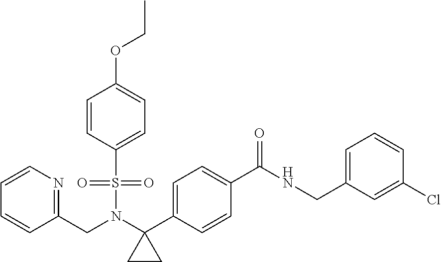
C1=CN=C(CN(C2(C3=CC=C(C(=O)NCC4=CC=CC(Cl)=C4)C=C3)CC2)S(=O)(=O)C2=CC=C(OCC)C=C2)C=C1
